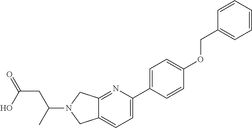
O=C(O)CC(N1CC2=NC(C3=CC=C(OCC4=CC=CC=C4)C=C3)=CC=C2C1)C
